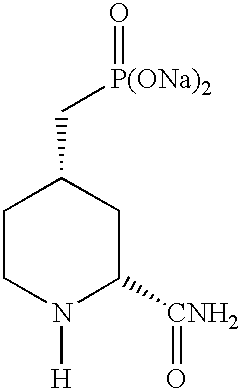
C1CN([H])C([CNH2]=O)CC1C[P(ONa)2]=O
